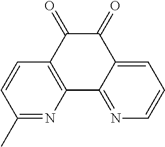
C1(C)=NC2=C(C=C1)C(=O)C(=O)C1=CC=CN=C21
